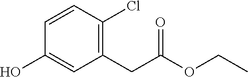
OC1=CC(CC(OCC)=O)=C(Cl)C=C1
